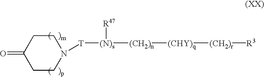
C1(=O)CCN([T][(N)s]([(CH2)n][(CHY)q][(CH2)r][R3])[R47])CC1
